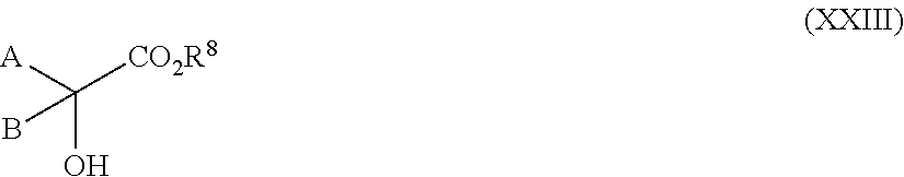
[A]C([CO2R8])(O)B
